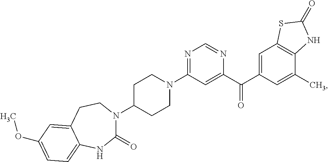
N1=C(N2CCC(N3C(=O)NC4=CC=C(OC)C=C4CC3)CC2)C=C(C(C2=CC3=C(C(C)=C2)NC(=O)S3)=O)N=C1
